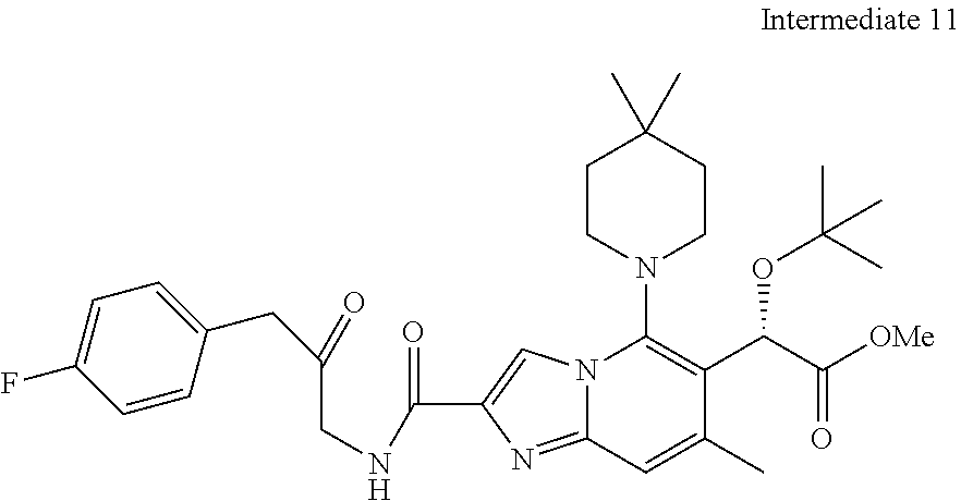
C1CN(C2=C(C(C(=O)[OMe])OC(C)(C)C)C(C)=CC3=NC(C(NCC(CC4=CC=C(F)C=C4)=O)=O)=CN23)CCC1(C)C
